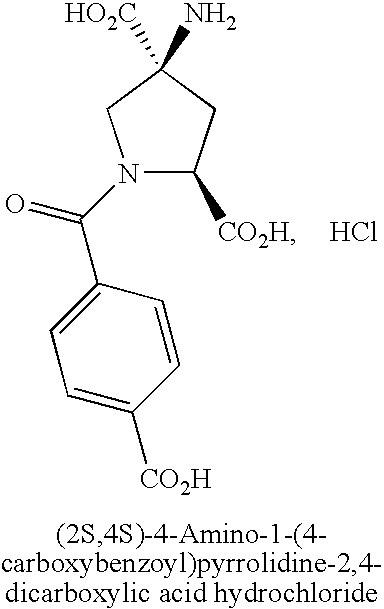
N1(C(C2=CC=C([CO2H])C=C2)=O)C([CO2H])CC([HO2C])(N)C1.Cl
